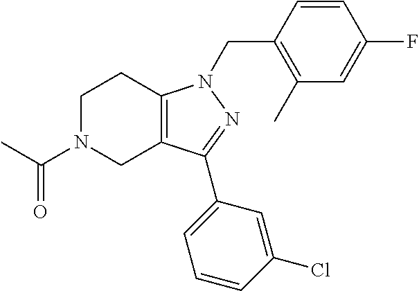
C1N(C(C)=O)CC2=C(C1)N(CC1=C(C)C=C(F)C=C1)N=C2C1=CC=CC(Cl)=C1
